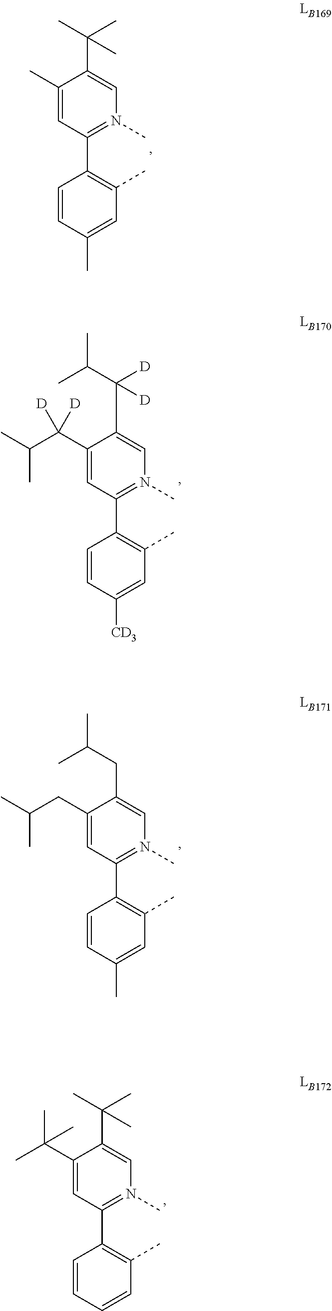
C1(C)=CC(C2=C(C)C=C(C)C=C2)=N(C)C=C1C(C)(C)C.C1(C(C(C)C)([D])[D])=CC(C2=C(C)C=C([CD3])C=C2)=N(C)C=C1C([D])([D])C(C)C.C1(CC(C)C)=CC(C2=C(C)C=C(C)C=C2)=N(C)C=C1CC(C)C.C1(C(C)(C)C)=CC(C2=C(C)C=CC=C2)=N(C)C=C1C(C)(C)C
